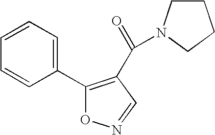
C1(C2=CC=CC=C2)=C(C(=O)N2CCCC2)C=NO1
